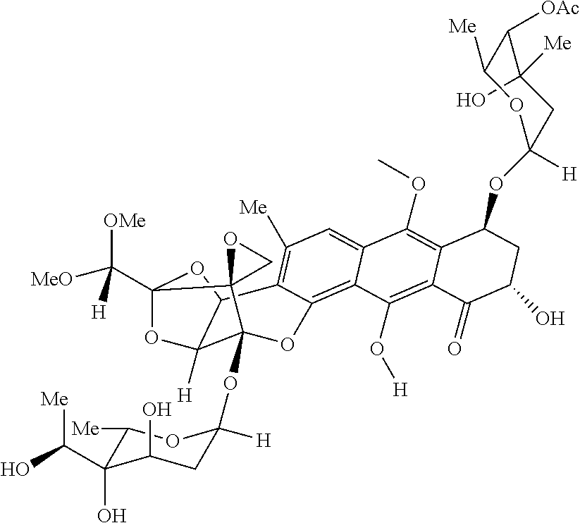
C1([Me])(O)C([OAc])C([Me])OC(OC2C3=C(OC)C4=CC([Me])=C5C6C7([H])OC(C([MeO])([OMe])[H])(O6)C6(OC6)C7(OC6([H])CC(O)C(O)(C(O)[Me])C([Me])O6)OC5=C4C(O[H])=C3C(=O)C(O)C2)([H])C1
